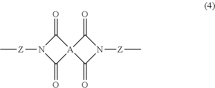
C[Z]N1C(=O)[A]2(C1=O)C(=O)N([Z]C)C2=O
